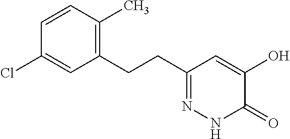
C1=CC(C)=C(CCC2=NNC(=O)C(O)=C2)C=C1Cl
